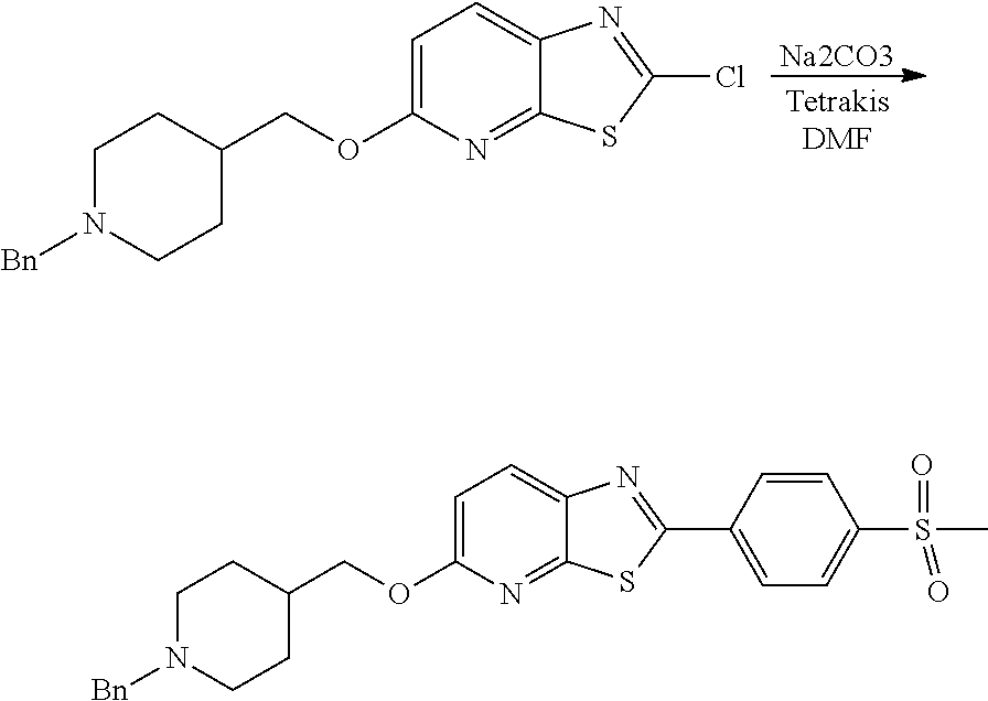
C1N([Bn])CCC(COC2=CC=C3C(=N2)SC(Cl)=N3)C1.[Na2CO3].C1N([Bn])CCC(COC2=CC=C3C(=N2)SC(C2=CC=C(S(C)(=O)=O)C=C2)=N3)C1
